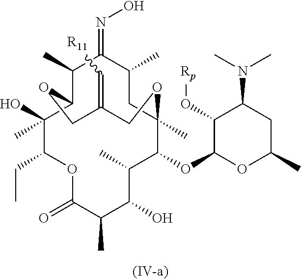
C1(C)C2C(O)(C)C(CC)OC(=O)C(C)C(O)C(C)C(OC3OC(C)CC(N(C)C)C3O[Rp])C(C)(CC(C)C1=NO)OCC(=C[R11])CO2
